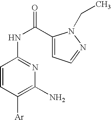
C1=CC([Ar])=C(N)N=C1NC(=O)C1=CC=NN1CC
